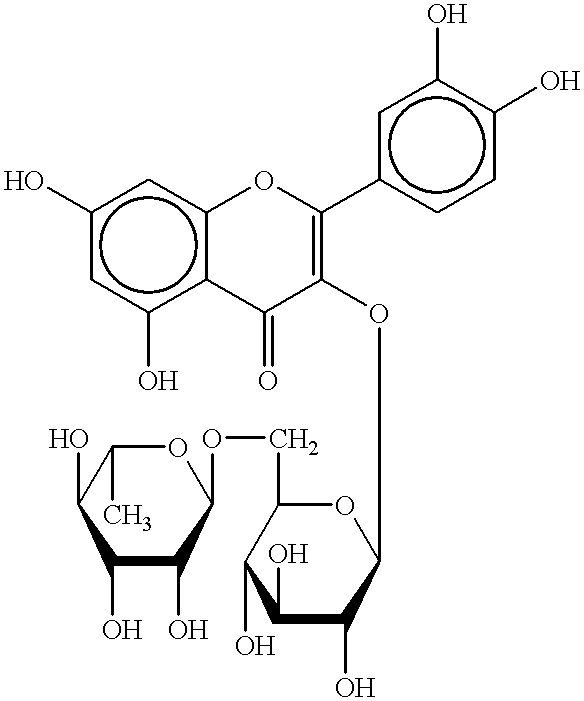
c1(O)cc(O)c2c(c1)OC(c1ccc(O)c(O)c1)=C(OC1C(O)C(O)C(O)C(COC3OC(C)C(O)C(O)C3O)O1)C2=O
